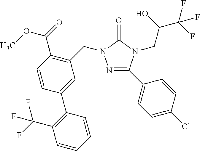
N1=C(C2=CC=C(Cl)C=C2)N(CC(C(F)(F)F)O)C(=O)N1CC1=C(C(=O)OC)C=CC(C2=C(C(F)(F)F)C=CC=C2)=C1
